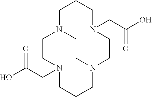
C1N2CCN(CCN(CC(O)=O)CC1)CCCN(CC(O)=O)CC2
